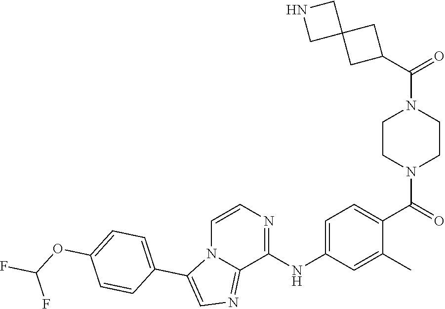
C1CN(C(=O)C2=CC=C(NC3=NC=CN4C3=NC=C4C3=CC=C(OC(F)F)C=C3)C=C2C)CCN1C(C1CC2(C1)CNC2)=O
